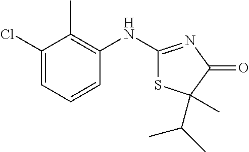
C1(NC2=NC(=O)C(C)(C(C)C)S2)=C(C)C(Cl)=CC=C1
